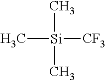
C[Si](C)(C)[CF3]
